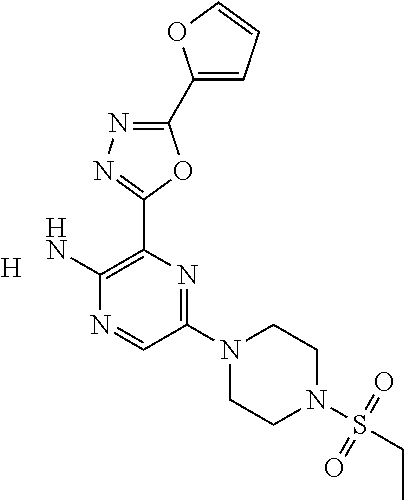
[H].C1(N2CCN(S(CC)(=O)=O)CC2)=NC(C2=NN=C(C3=CC=CO3)O2)=C(N)N=C1
